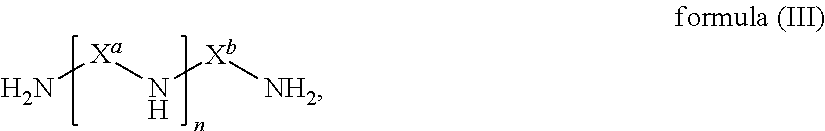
N[Xa]N[Xb][NH2]
